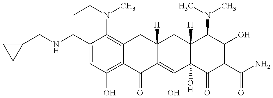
C(NC1C2=CC(O)=C3C(=C2N(C)CC1)CC1([H])C(=C(O)C2(O)C([H])(C1)C(N(C)C)C(O)=C(C(N)=O)C2=O)C3=O)C1CC1
